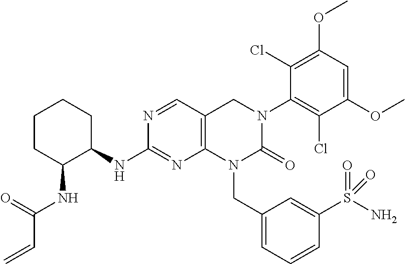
N(C1=NC2=C(C=N1)CN(C1=C(Cl)C(OC)=CC(OC)=C1Cl)C(=O)N2CC1=CC=CC(S(N)(=O)=O)=C1)C1CCCCC1NC(C=C)=O
